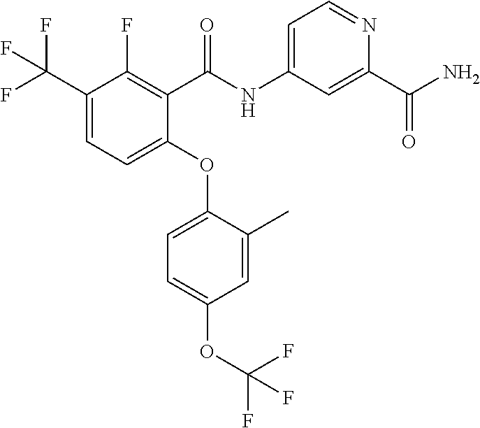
C1(OC2=CC=C(OC(F)(F)F)C=C2C)=CC=C(C(F)(F)F)C(F)=C1C(NC1=CC=NC(C(N)=O)=C1)=O
